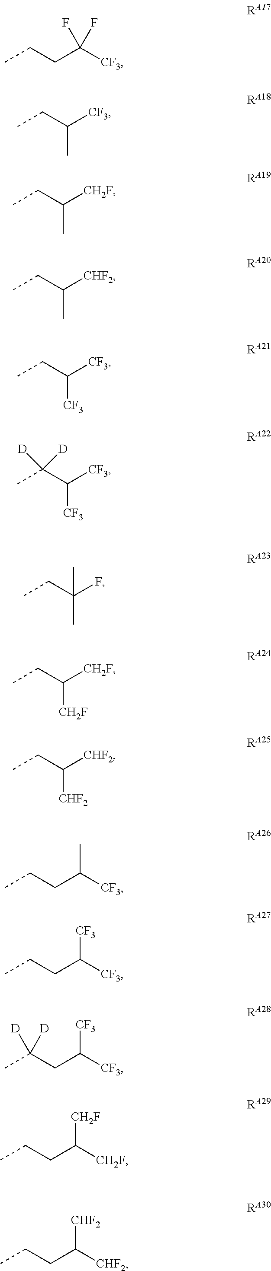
CCCC([CF3])(F)F.CCC([CF3])C.CCC([CH2F])C.CCC([CHF2])C.CCC([CF3])[CF3].CC(C([CF3])[CF3])([D])[D].CCC(F)(C)C.CCC([CH2F])[CH2F].CCC([CHF2])[CHF2].CC(CC([CF3])[CF3])([D])[D].CCCC([CF3])[CF3].CCCC(C)[CF3].CCCC([CH2F])[CH2F].CCCC([CHF2])[CHF2]
